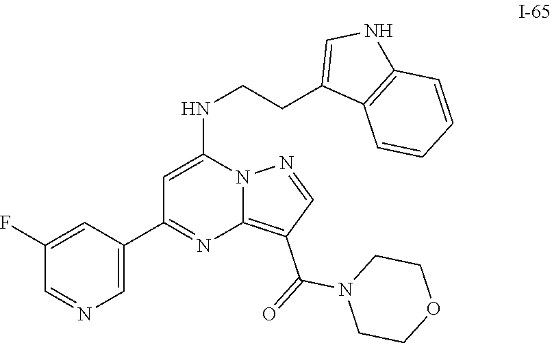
C1=C(C2=NC3=C(C(=O)N4CCOCC4)C=NN3C(NCCC3=CNC4=C3C=CC=C4)=C2)C=C(F)C=N1
